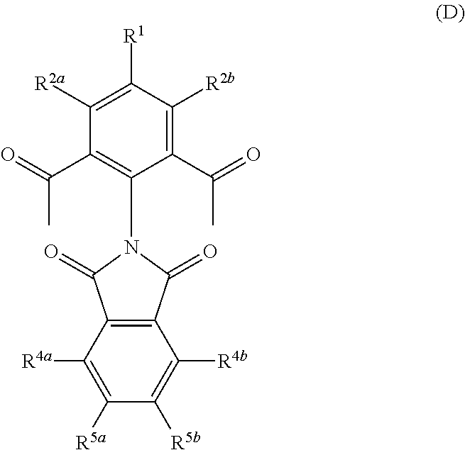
C1([R2a])=C([R1])C([R2b])=C(C(C)=O)C(N2C(=O)C3=C(C([R4a])=C([R5a])C([R5b])=C3[R4b])C2=O)=C1C(C)=O
